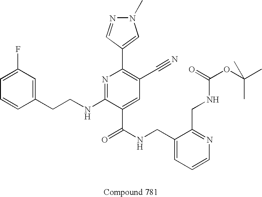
C1=CC(CCNC2=NC(C3=CN(C)N=C3)=C(C#N)C=C2C(NCC2=CC=CN=C2CNC(OC(C)(C)C)=O)=O)=CC(F)=C1
